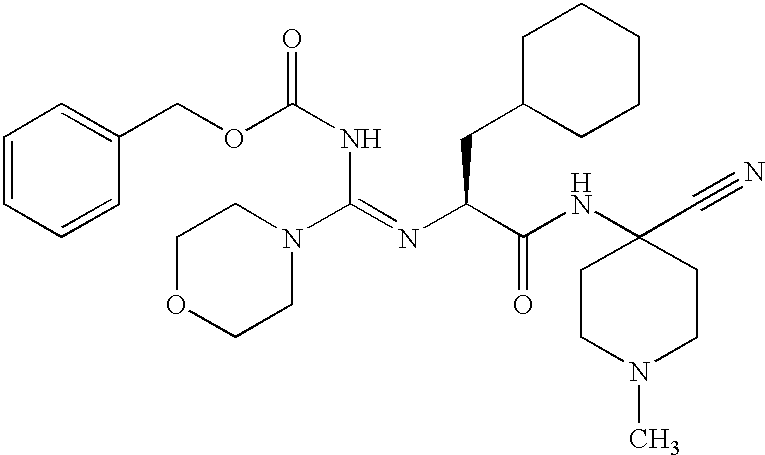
C1(COC(=O)NC(N2CCOCC2)=NC(CC2CCCCC2)C(=O)NC2(C#N)CCN(C)CC2)=CC=CC=C1
